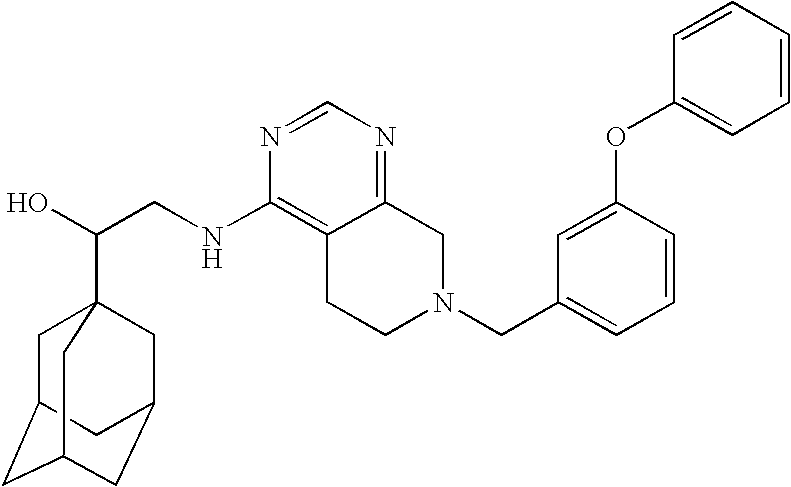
C(CNC1=C2C(=NC=N1)CN(CC1=CC=CC(OC3=CC=CC=C3)=C1)CC2)(O)C12CC3CC(CC(C1)C3)C2
